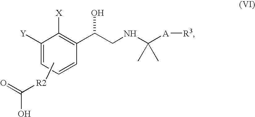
C1=CC=C([Y])C([X])=C1C(CNC([A][R3])(C)C)O.C[R2]C(=O)O
